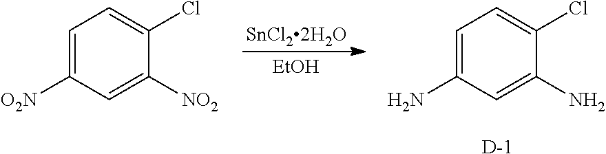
C1=C([O2N])C=C([NO2])C(Cl)=C1.C1=C(N)C=C(N)C(Cl)=C1.[EtOH].[D]
